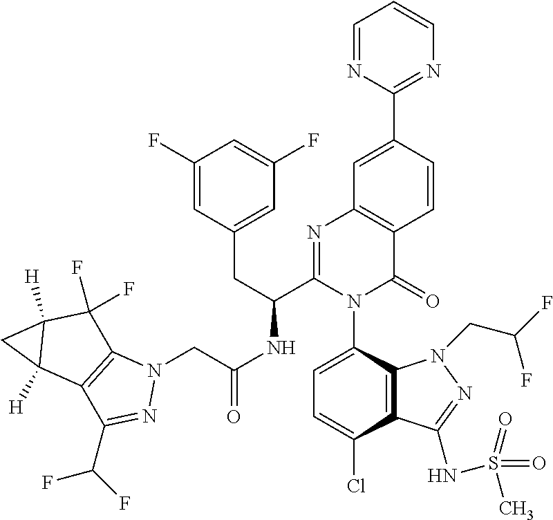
C1=C(Cl)C2=C(C(N3C(=O)C4=C(N=C3C(CC3=CC(F)=CC(F)=C3)NC(CN3C5=C(C(C(F)F)=N3)C3([H])C([H])(C5(F)F)C3)=O)C=C(C3=NC=CC=N3)C=C4)=C1)N(CC(F)F)N=C2NS(=O)(C)=O
